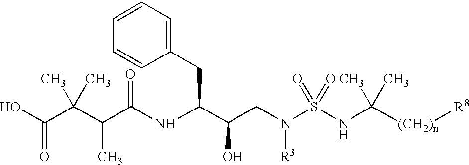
OC(C(C(C(NC(C(O)CN(S(NC([(CH2)n][R8])(C)C)(=O)=O)[R3])CC1=CC=CC=C1)=O)C)(C)C)=O
